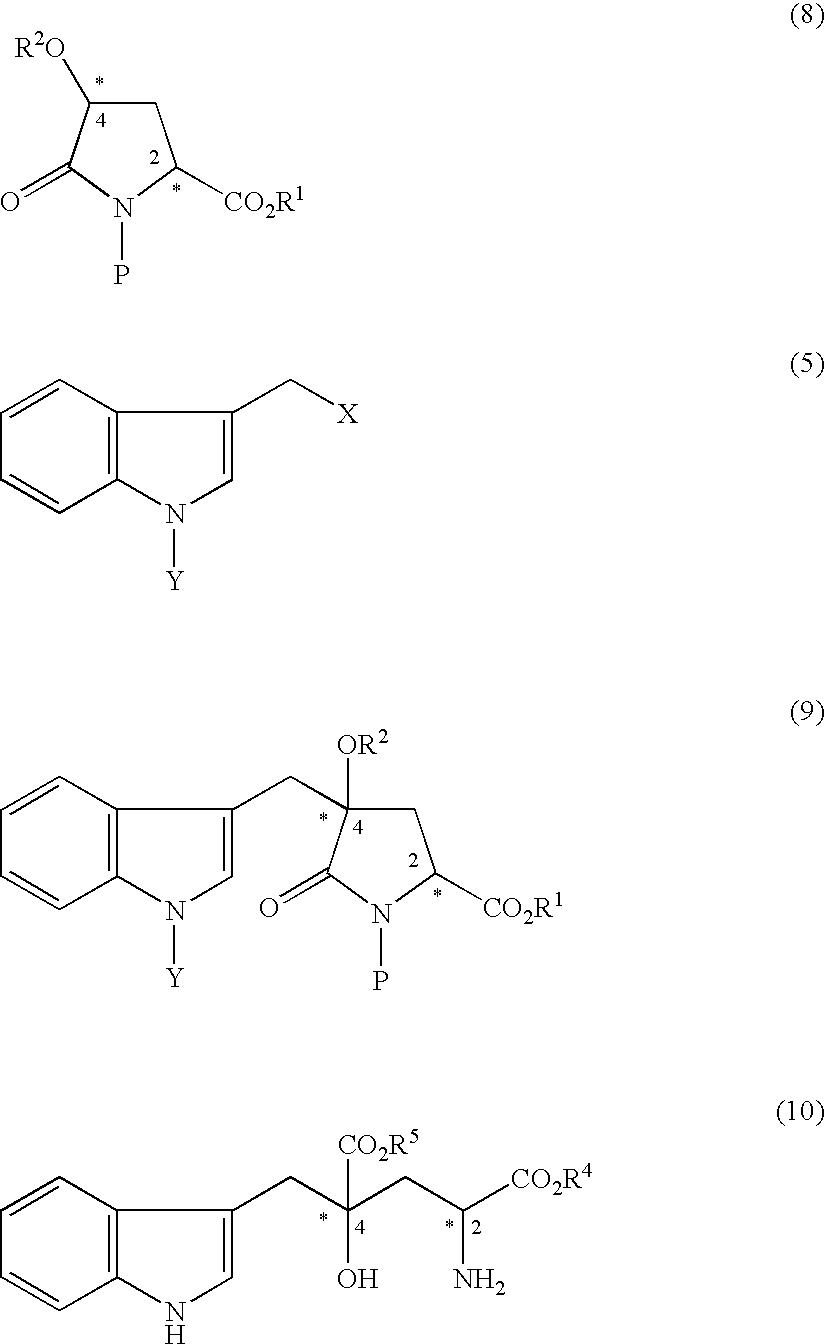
C1=CC=CC2=C1C(CC1([OR2])CC([CO2R1])N(P)C1=O)=CN2[Y].C1C([R2O])C(=O)N(P)C1[CO2R1].C1=CC=CC2=C1C(CC(O)([CO2R5])CC([CO2R4])N)=CN2.C1=CC=CC2=C1C(C[X])=CN2[Y]
